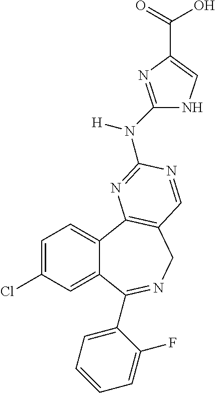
C1=C(Cl)C=C2C(=C1)C1=C(CN=C2C2=CC=CC=C2F)C=NC(N(C2=NC(C(=O)O)=CN2)[H])=N1
